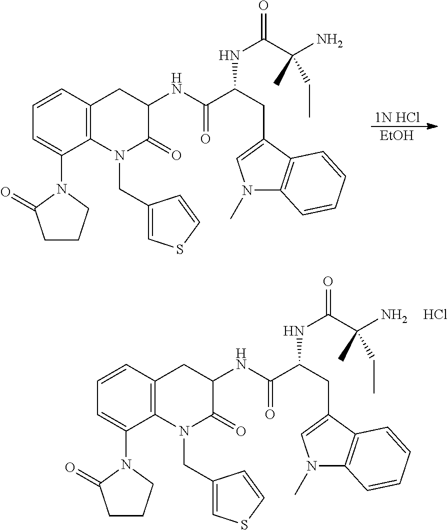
C1=CC2=C(C(N3C(=O)CCC3)=C1)N(CC1=CSC=C1)C(=O)C(NC(C(CC1=CN(C)C3=C1C=CC=C3)NC(=O)C(N)(C)CC)=O)C2.Cl.[1N HCl].[EtOH].C1=CC2=C(C(N3C(=O)CCC3)=C1)N(CC1=CSC=C1)C(=O)C(NC(C(CC1=CN(C)C3=C1C=CC=C3)NC(=O)C(N)(C)CC)=O)C2
